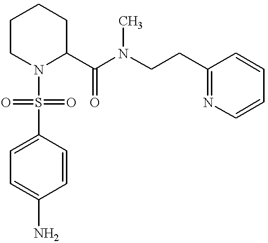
C1CN(S(=O)(=O)C2=CC=C(N)C=C2)C(C(N(CCC2=NC=CC=C2)C)=O)CC1
